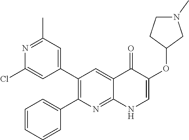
N1=C(C)C=C(C2=C(C3=CC=CC=C3)N=C3C(=C2)C(=O)C(OC2CN(C)CC2)=CN3)C=C1Cl
